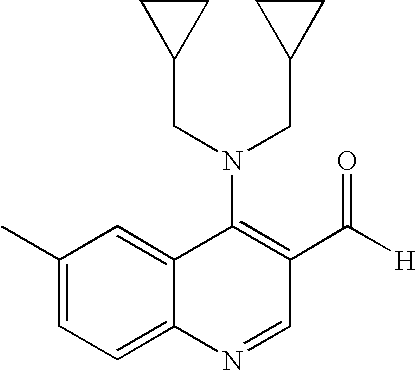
C1(C)=CC=C2C(=C1)C(N(CC1CC1)CC1CC1)=C(C([H])=O)C=N2
